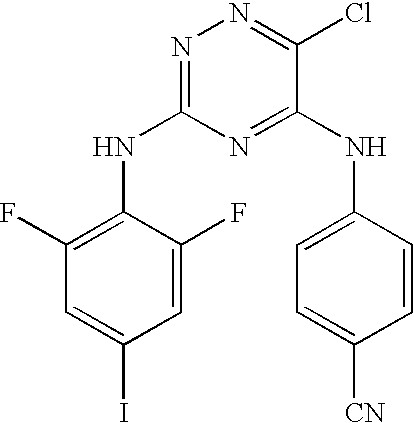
N1=C(NC2=C(F)C=C(I)C=C2F)N=C(NC2=CC=C([CN])C=C2)C(Cl)=N1
